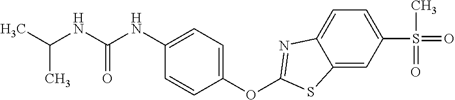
C1(OC2=NC3=CC=C(S(=O)(C)=O)C=C3S2)=CC=C(NC(NC(C)C)=O)C=C1
